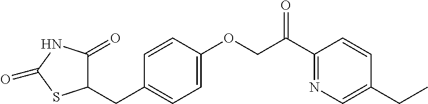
C1(CC)=CN=C(C(=O)COC2=CC=C(CC3C(=O)NC(=O)S3)C=C2)C=C1
